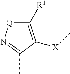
C1([R1])=C([X]C)C(C)=N[Q]1
